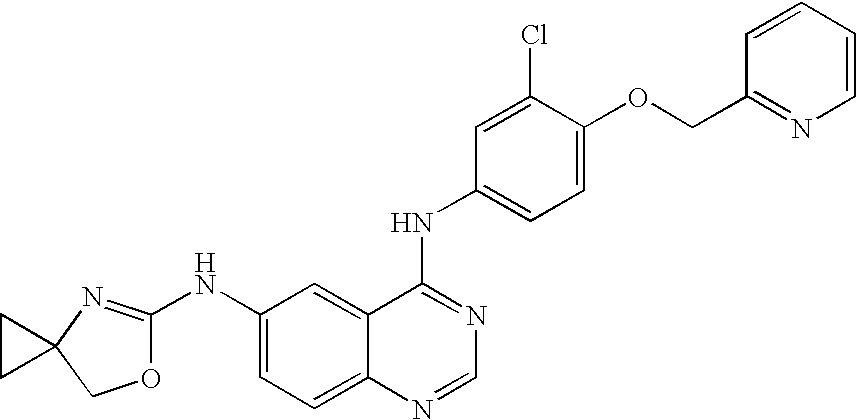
C12(N=C(NC3=CC=C4C(=C3)C(NC3=CC=C(OCC5=NC=CC=C5)C(Cl)=C3)=NC=N4)OC1)CC2
